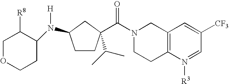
C(N1CCC2=C(C1)C=C([CF3])C=N2[R3])(=O)C1(C(C)C)CCC(N(C2CCOCC2[R8])[H])C1
